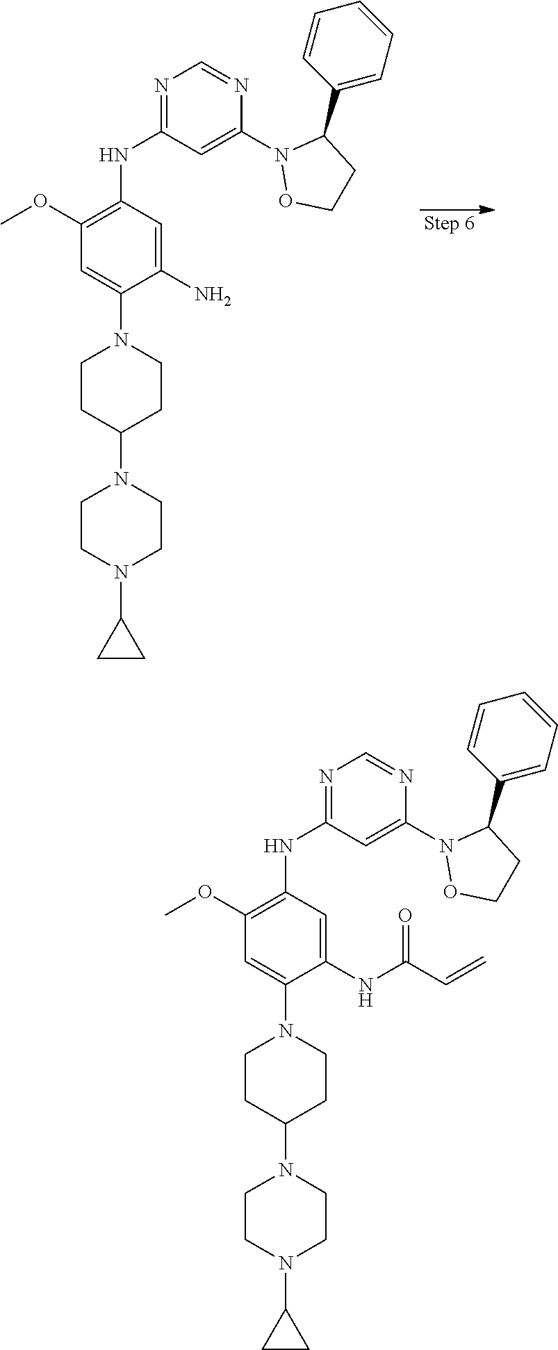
N1=C(NC2=C(OC)C=C(N3CCC(N4CCN(C5CC5)CC4)CC3)C(N)=C2)C=C(N2OCCC2C2=CC=CC=C2)N=C1.N1=C(NC2=C(OC)C=C(N3CCC(N4CCN(C5CC5)CC4)CC3)C(NC(C=C)=O)=C2)C=C(N2OCCC2C2=CC=CC=C2)N=C1
